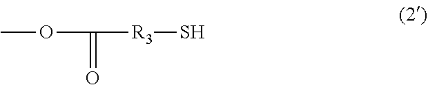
COC([R3]S)=O
